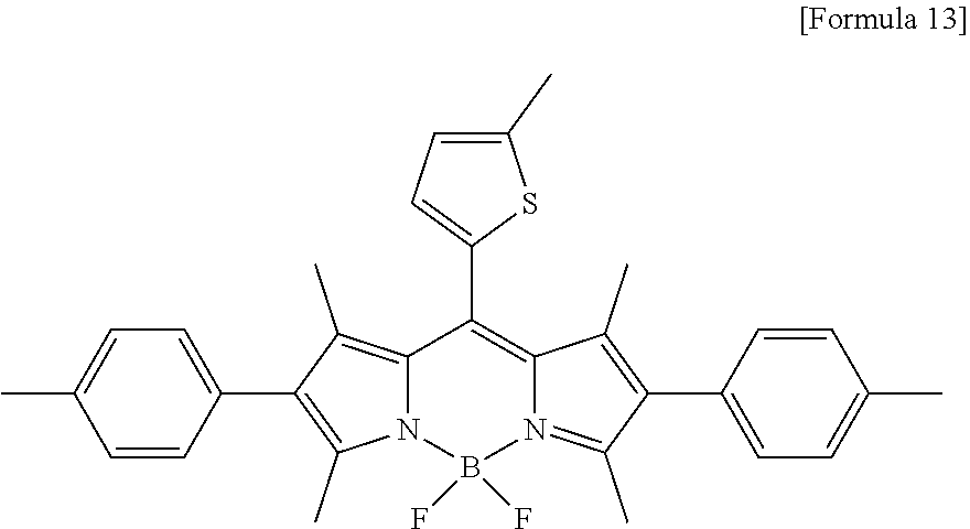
B1(F)(F)N2C(=C(C)C(C3=CC=C(C)C=C3)=C2C)C(C2=CC=C(C)S2)=C2C(C)=C(C3=CC=C(C)C=C3)C(C)=N12
